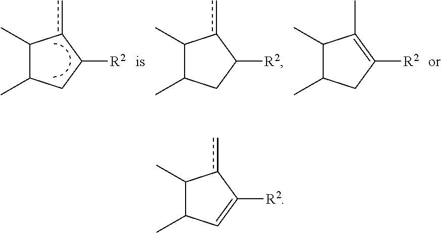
C1(C)C(C)C=C([R2])c1c.C1(C)C(C)CC([R2])c1c.C1(C)C(C)CC([R2])c1c.C1(C)C(C)CC([R2])=C1C
